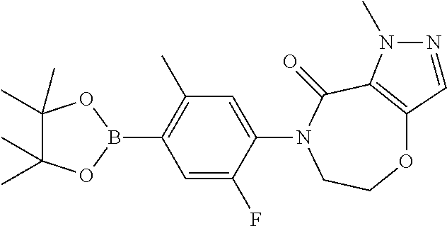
O1C2=C(C(=O)N(C3=CC(C)=C(B4OC(C)(C)C(C)(C)O4)C=C3F)CC1)N(C)N=C2
